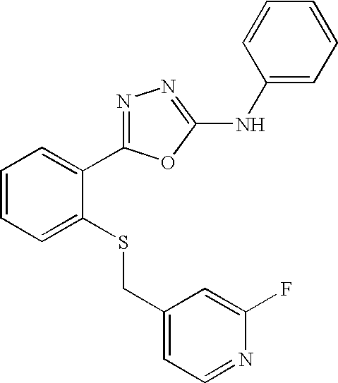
C1(CSC2=CC=CC=C2C2=NN=C(NC3=CC=CC=C3)O2)=CC=NC(F)=C1
